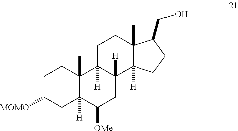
C1C([MOMO])CC2([H])C(C)(C1)C1([H])C([H])(CC2[OMe])C2([H])C(C)(CC1)C(CO)CC2
